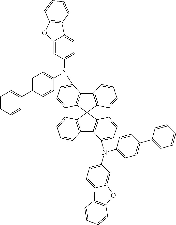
C12=C(C3(C4=C1C(N(C1=CC=C(C5=CC=CC=C5)C=C1)C1=CC=C5C(=C1)OC1=C5C=CC=C1)=CC=C4)C1=C(C4=C3C=CC=C4N(C3=CC=C(C4=CC=CC=C4)C=C3)C3=CC=C4C(=C3)OC3=C4C=CC=C3)C=CC=C1)C=CC=C2
